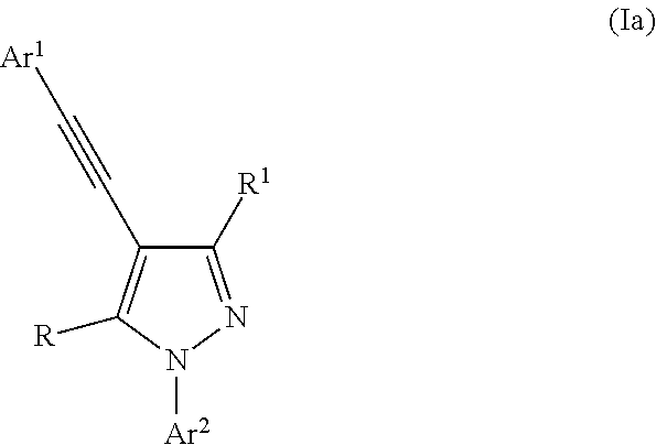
C1([R1])=NN([Ar2])C([R])=C1C#C[Ar1]
